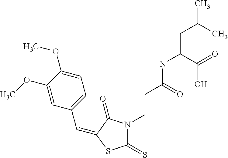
C(C1=CC=C(OC)C(OC)=C1)=C1C(=O)N(CCC(NC(CC(C)C)C(=O)O)=O)C(=S)S1
